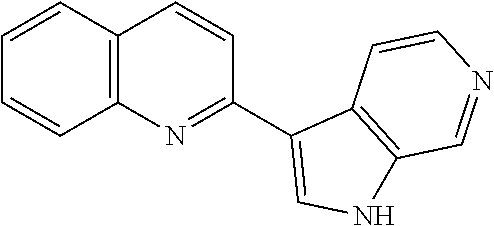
C1=CC2=C(C=C1)N=C(C1=CNC3=C1C=CN=C3)C=C2
